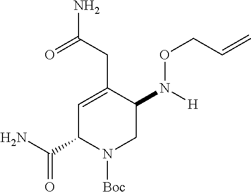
C1=C(CC(N)=O)C(N([H])OCC=C)CN([Boc])C1C(N)=O
